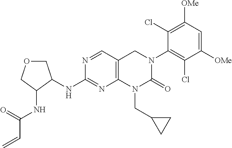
N(C1=NC2=C(C=N1)CN(C1=C(Cl)C([OMe])=CC([OMe])=C1Cl)C(=O)N2CC1CC1)C1C(NC(C=C)=O)COC1
